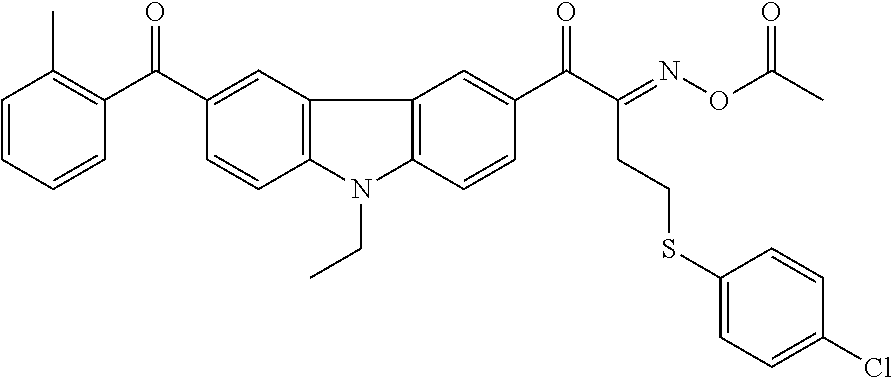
C1=CC(C(C2=CC3=C(C=C2)N(CC)C2=C3C=C(C(C(CCSC3=CC=C(Cl)C=C3)=NOC(C)=O)=O)C=C2)=O)=C(C)C=C1
